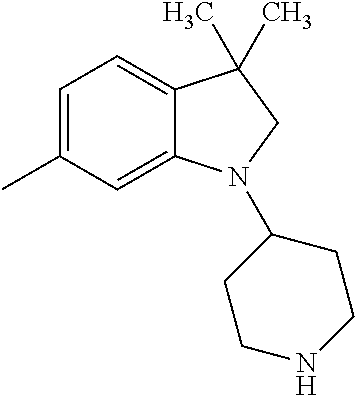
C1=C(C)C=C2C(=C1)C(C)(C)CN2C1CCNCC1
